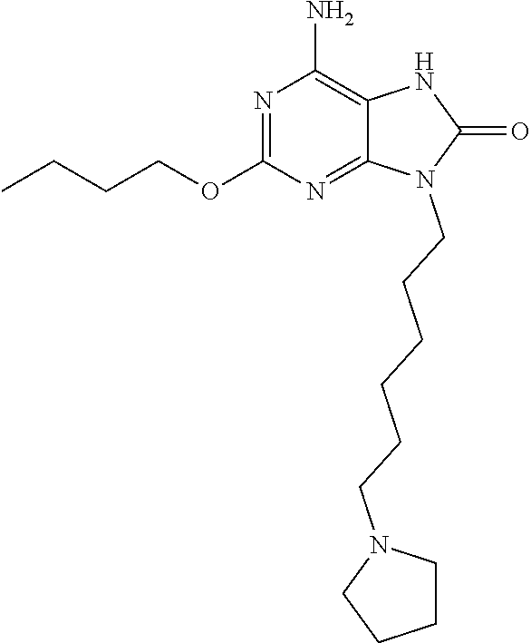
N1=C(OCCCC)N=C2C(=C1N)NC(=O)N2CCCCCCN1CCCC1
